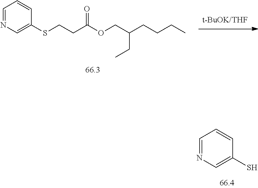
SC1=CN=CC=C1.C(CC(OCC(CCCC)CC)=O)SC1=CN=CC=C1
